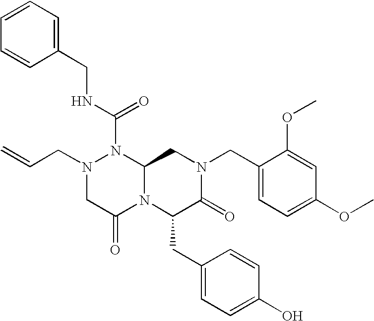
N(C(=O)N1N(CC=C)CC(=O)N2C1CN(CC1=CC=C(OC)C=C1OC)C(=O)C2CC1=CC=C(O)C=C1)CC1=CC=CC=C1
